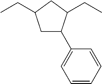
C1C(C2=CC=CC=C2)C(CC)CC1CC
